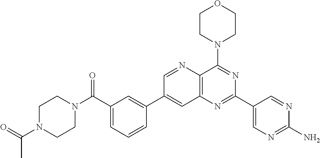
C1(C(N2CCN(C(=O)C)CC2)=O)=CC=CC(C2=CC3=C(N=C2)C(N2CCOCC2)=NC(C2=CN=C(N)N=C2)=N3)=C1
